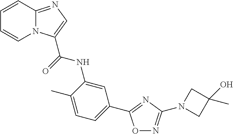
O1N=C(N2CC(O)(C)C2)N=C1C1=CC=C(C)C(NC(=O)C2=CN=C3N2C=CC=C3)=C1
